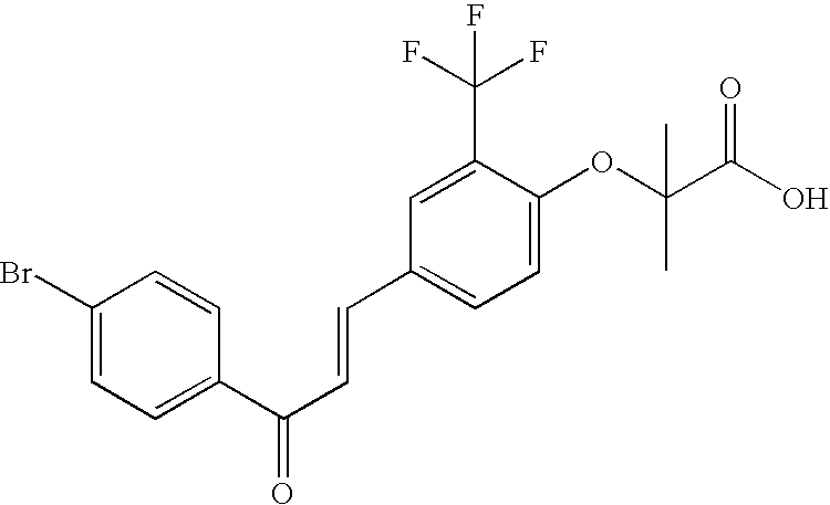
C1(Br)=CC=C(C(C=CC2=CC=C(OC(C(O)=O)(C)C)C(C(F)(F)F)=C2)=O)C=C1
